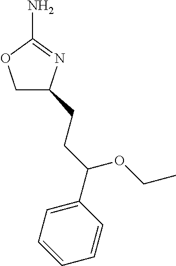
C1C(CCC(C2=CC=CC=C2)OCC)N=C(N)O1
